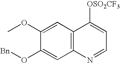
C12=C(N=CC=C1[OSO2CF3])C=C(O[Bn])C(OC)=C2
